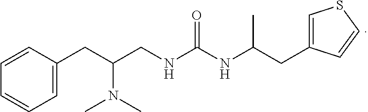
C1=C(CC(CNC(NC(C)CC2=CSC=C2)=O)N(C)C)C=CC=C1
